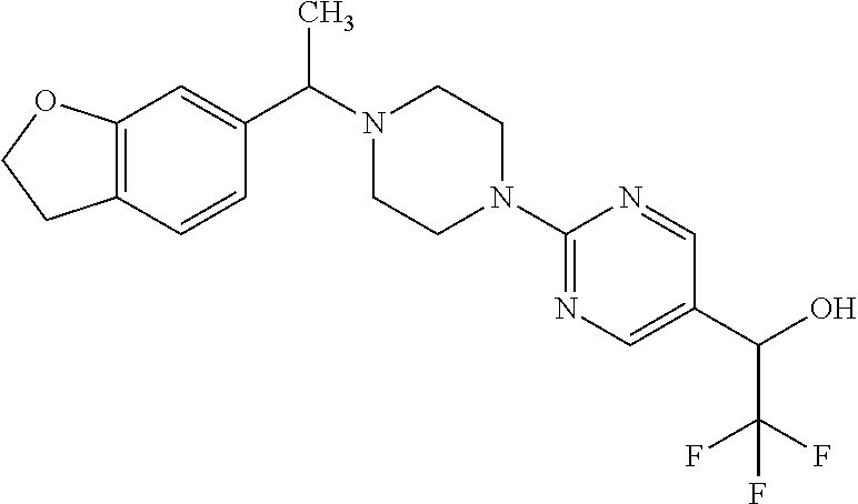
C12=C(C=CC(C(N3CCN(C4=NC=C(C(O)C(F)(F)F)C=N4)CC3)C)=C1)CCO2
